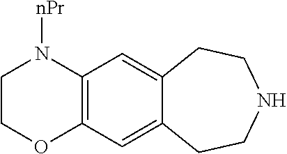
[nPr]N1CCOC2=C1C=C1C(=C2)CCNCC1
